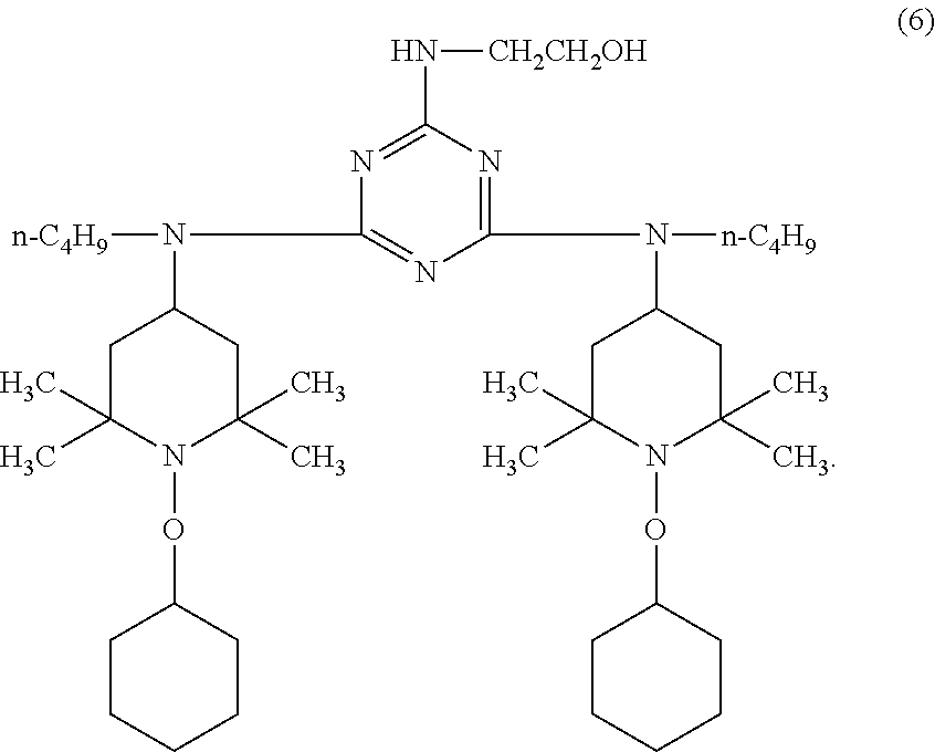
C1C(C)(C)N(OC2CCCCC2)C(C)(C)CC1N(C1=NC(N(C2CC(C)(C)N(OC3CCCCC3)C(C)(C)C2)[n-C4H9])=NC(N[CH2CH2OH])=N1)[n-C4H9]
